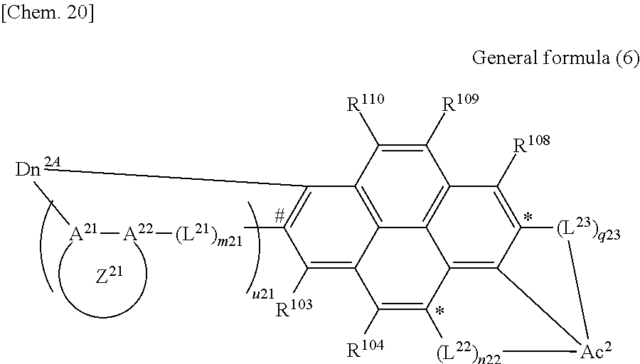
[A21]1[A22][(L21)m21]C2=C(C3=C4C(=C2[R103])C([R104])=C2C5=C6C(=C([R108])C(=C45)C([R109])=C3[R110])[(L23)q23][Ac2]6[(L22)n22]2)[Dn]1
